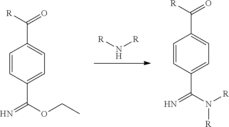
[R]N[R].C1=CC(C(OCC)=N)=CC=C1C(=O)[R].C1=CC(C(N([R])[R])=N)=CC=C1C(=O)[R]
